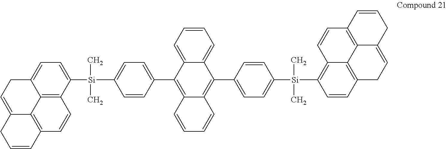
C1=CC=C2C(=C1)C(C1=CC=C([Si](C3=C4C5=C(C=C3)CC=C3C5=C(C=C4)C=CC3)(C)C)C=C1)=C1C(=C2C2=CC=C([Si](C3=CC=C4C5=C3C=CC3=C5C(=CC4)CC=C3)(C)C)C=C2)C=CC=C1
